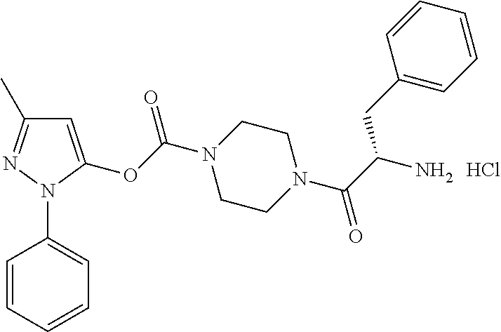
C1=C(OC(N2CCN(C(C(N)CC3=CC=CC=C3)=O)CC2)=O)N(C2=CC=CC=C2)N=C1C.Cl
